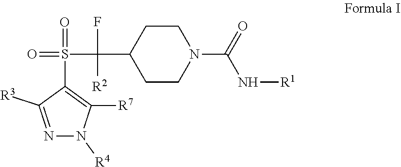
C1CC(C(S(=O)(C2=C([R7])N([R4])N=C2[R3])=O)(F)[R2])CCN1C(=O)N[R1]
